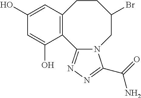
C12=C(C=C(O)C=C1O)CCC(Br)CN1C2=NN=C1C(N)=O
